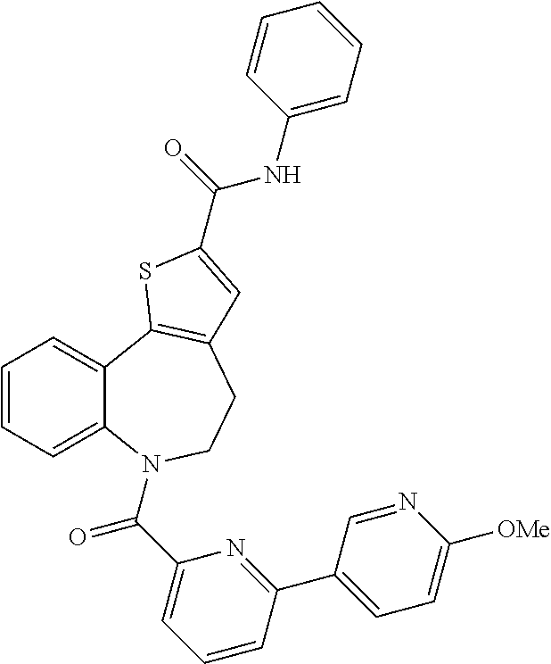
C12=CC=CC=C1N(C(=O)C1=CC=CC(C3=CC=C([OMe])N=C3)=N1)CCC1=C2SC(C(NC2=CC=CC=C2)=O)=C1
